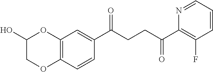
C1(C(CCC(C2=C(F)C=CC=N2)=O)=O)=CC2=C(C=C1)OCC(O)O2
